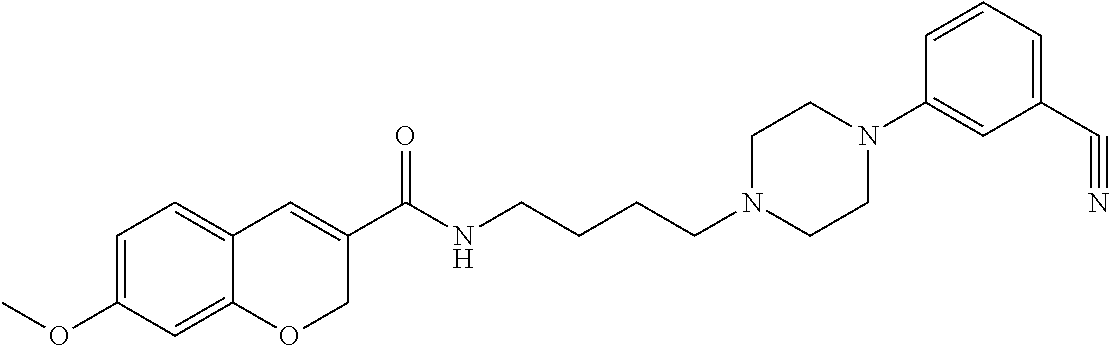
C1=C(OC)C=C2C(=C1)C=C(C(NCCCCN1CCN(C3=CC(C#N)=CC=C3)CC1)=O)CO2
